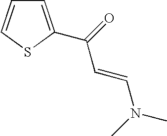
C1=C(C(=O)C=CN(C)C)SC=C1
